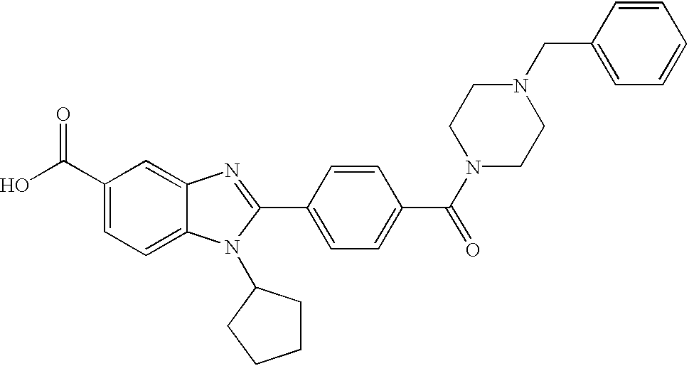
C1(C(O)=O)=CC=C2C(=C1)N=C(C1=CC=C(C(N3CCN(CC4=CC=CC=C4)CC3)=O)C=C1)N2C1CCCC1
